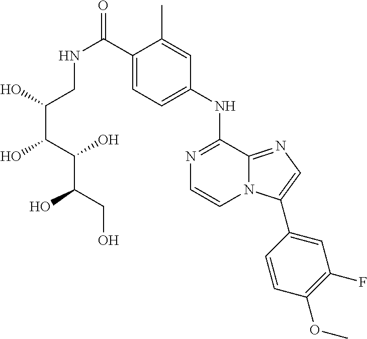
C1(C(NCC(C(C(C(CO)O)O)O)O)=O)=CC=C(NC2=NC=CN3C2=NC=C3C2=CC(F)=C(OC)C=C2)C=C1C
